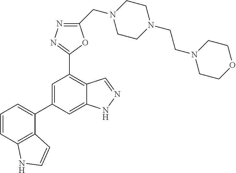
C12=C(C=CC=C1C1=CC(C3=NN=C(CN4CCN(CCN5CCOCC5)CC4)O3)=C3C(=C1)NN=C3)NC=C2
